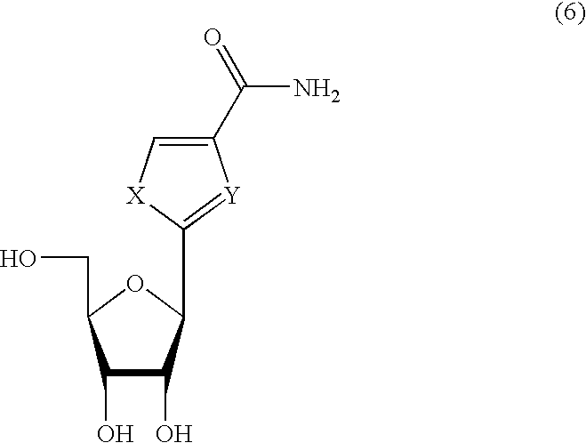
C1(C(N)=O)=C[X]C(C2C(O)C(O)C(CO)O2)=[Y]1
